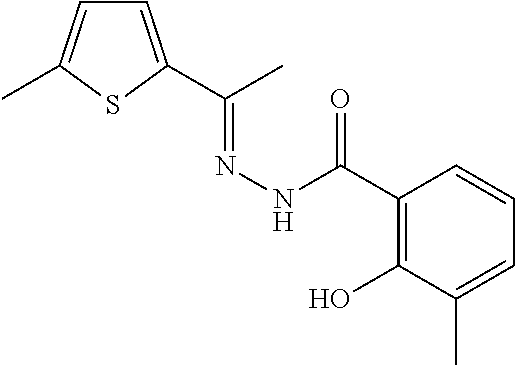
C1=C(C(C)=NNC(=O)C2=C(O)C(C)=CC=C2)SC(C)=C1
